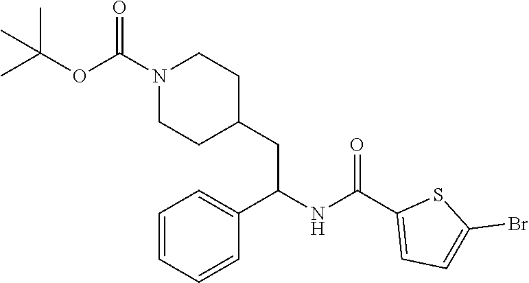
N1(C(OC(C)(C)C)=O)CCC(CC(NC(C2=CC=C(Br)S2)=O)C2=CC=CC=C2)CC1
